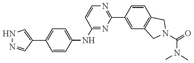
N1=C(C2=CC3=C(C=C2)CN(C(=O)N(C)C)C3)N=C(NC2=CC=C(C3=CNN=C3)C=C2)C=C1
